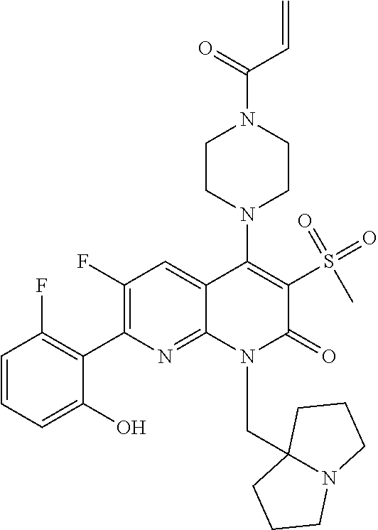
C1(F)=C(C2=C(F)C=CC=C2O)N=C2C(=C1)C(N1CCN(C(=O)C=C)CC1)=C(S(=O)(=O)C)C(=O)N2CC12N(CCC1)CCC2
